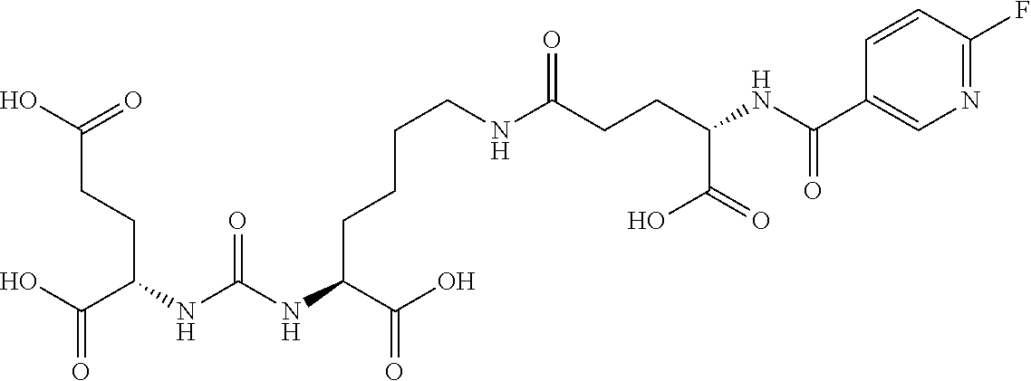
C(CNC(CCC(NC(C1=CN=C(F)C=C1)=O)C(=O)O)=O)CCC(NC(NC(C(O)=O)CCC(O)=O)=O)C(O)=O
